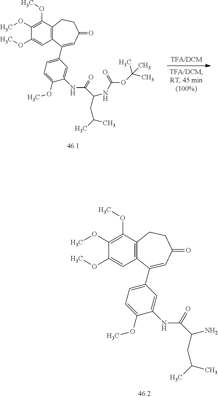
C1(OC)=C(OC)C2=C(C=C1OC)C(C1=CC=C(OC)C(NC(C(N)CC(C)C)=O)=C1)=CC(=O)CC2.C1(OC)=C(OC)C2=C(C=C1OC)C(C1=CC=C(OC)C(NC(C(NC(OC(C)(C)C)=O)CC(C)C)=O)=C1)=CC(=O)CC2
